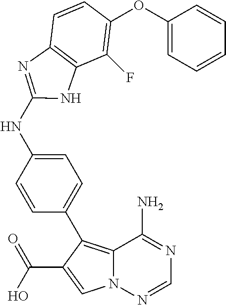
C12=C(C3=CC=C(NC4=NC5=C(C(F)=C(OC6=CC=CC=C6)C=C5)N4)C=C3)C(C(O)=O)=CN1N=CN=C2N
